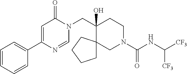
C1=CC=CC(C2=CC(=O)N(CC3(O)CCN(C(=O)NC([CF3])[CF3])CC34CCCC4)C=N2)=C1
